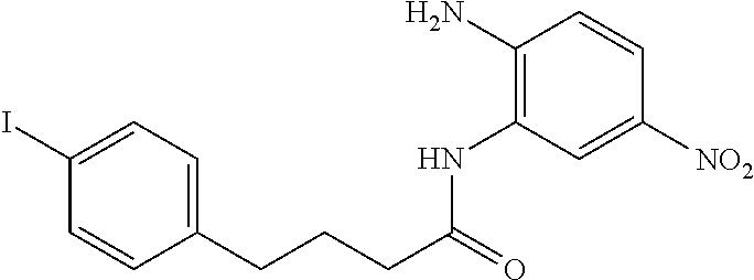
C1(I)=CC=C(CCCC(=O)NC2=C(N)C=CC([NO2])=C2)C=C1
